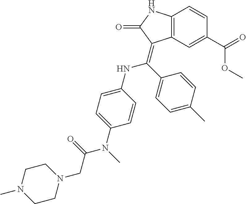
C1(C(=O)OC)=CC2=C(C=C1)NC(=O)C2=C(C1=CC=C(C)C=C1)NC1=CC=C(N(C)C(=O)CN2CCN(C)CC2)C=C1
